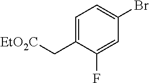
C1=C(C[EtO2C])C(F)=CC(Br)=C1
